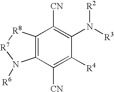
C12=C(C([CN])=C(N([R3])[R2])C([R4])=C1[CN])[R8][R7]N2[R6]
